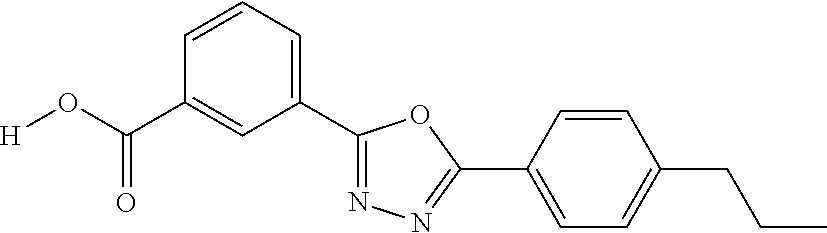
[H]OC(C1=CC(C2=NN=C(C3=CC=C(CCC)C=C3)O2)=CC=C1)=O
